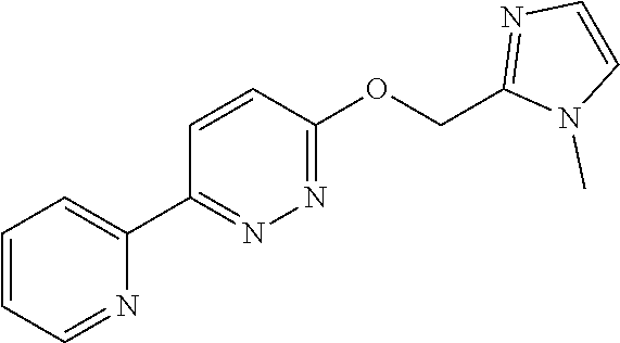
C1=CC=NC(C2=NN=C(OCC3=NC=CN3C)C=C2)=C1
